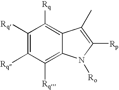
C1([Rq])=C([Rq])C([Rq])=C2C(=C1[Rq])C(C)=C([Rp])N2[Ro]
